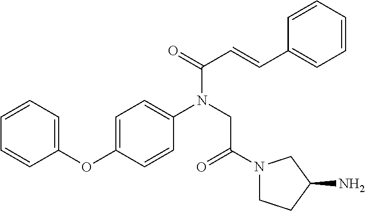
O(C1=CC=CC=C1)C1=CC=C(N(CC(=O)N2CCC(N)C2)C(=O)C=CC2=CC=CC=C2)C=C1
